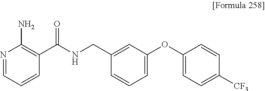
N1=CC=CC(C(NCC2=CC(OC3=CC=C([CF3])C=C3)=CC=C2)=O)=C1N
